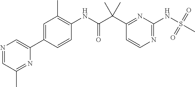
N1=CC(C)=NC(C2=CC(C)=C(NC(=O)C(C3=NC(NS(C)(=O)=O)=NC=C3)(C)C)C=C2)=C1
